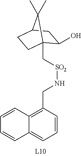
C1=CC2=C(CN[SO2]CC34C(O)CC(CC3)C4(C)C)C=CC=C2C=C1
